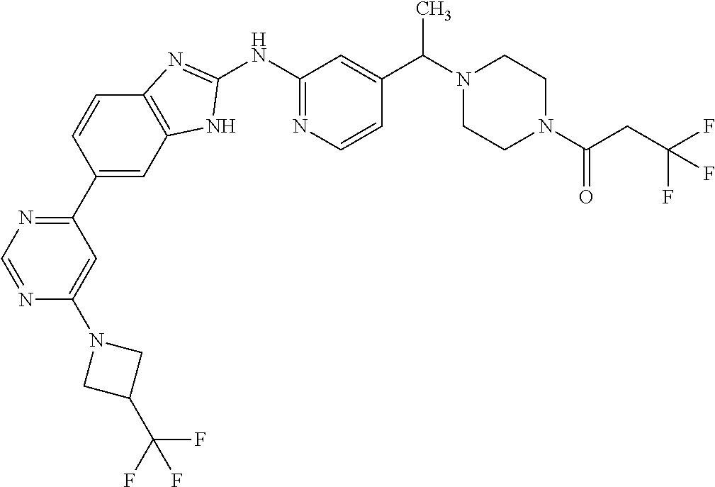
C1(C2=CC3=C(C=C2)N=C(NC2=NC=CC(C(N4CCN(C(CC(F)(F)F)=O)CC4)C)=C2)N3)=NC=NC(N2CC(C(F)(F)F)C2)=C1
